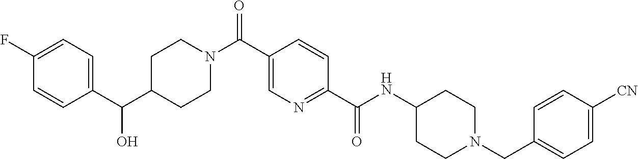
C1(C(C2=CC=C(F)C=C2)O)CCN(C(C2=CN=C(C(NC3CCN(CC4=CC=C([CN])C=C4)CC3)=O)C=C2)=O)CC1
